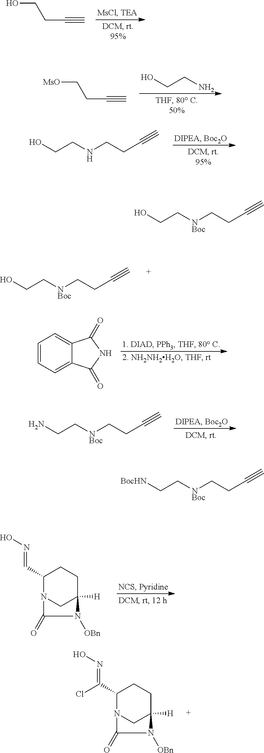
OCCC#C.OCCN.[MsO]CCC#C.OCCNCCC#C.OCC[NBoc]CCC#C.C1=CC=C2C(=C1)C(=O)NC2=O.NCC[NBoc]CCC#C.C1(C=NO)N2CC([H])(CC1)N([OBn])C2=O.C1(C(=NO)Cl)N2CC([H])(CC1)N([OBn])C2=O.OCC[NBoc]CCC#C.[BocHN]CC[NBoc]CCC#C
